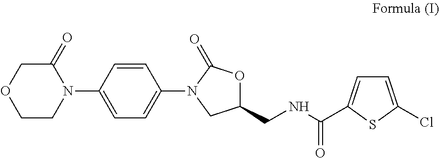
C1(CNC(=O)C2=CC=C(Cl)S2)OC(=O)N(C2=CC=C(N3C(=O)COCC3)C=C2)C1
